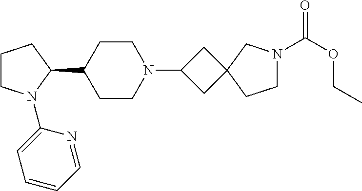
C1CN(C2=CC=CC=N2)C(C2CCN(C3CC4(C3)CCN(C(OCC)=O)C4)CC2)C1
